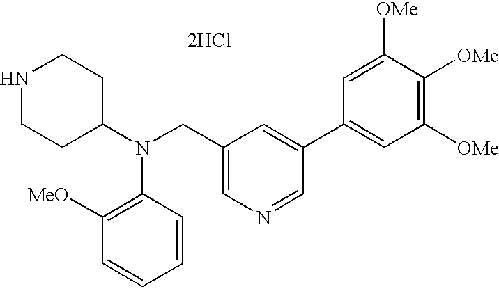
C1=CC(N(C2CCNCC2)CC2=CN=CC(C3=CC([OMe])=C([OMe])C([OMe])=C3)=C2)=C([MeO])C=C1.[2HCl]
